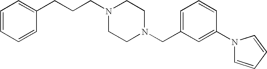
C(CCN1CCN(CC2=CC=CC(N3C=CC=C3)=C2)CC1)C1=CC=CC=C1
